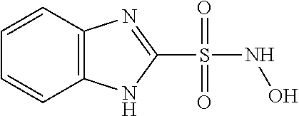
C1=CC2=C(C=C1)NC(S(NO)(=O)=O)=N2
